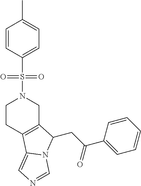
C1CC2=C(CN1S(C1=CC=C(C)C=C1)(=O)=O)C(CC(C1=CC=CC=C1)=O)N1C2=CN=C1
